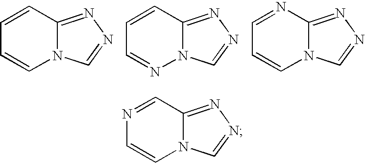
C1=CC2=NN=CN2C=C1.C1=CC2=NN=CN2N=C1.C1=NC2=NN=CN2C=C1.N1=CC2=NN=CN2C=C1
